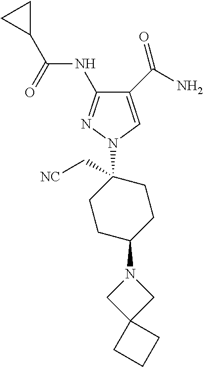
C1(C(N)=O)=CN(C2(C[NC])CCC(N3CC4(C3)CCC4)CC2)N=C1NC(C1CC1)=O
